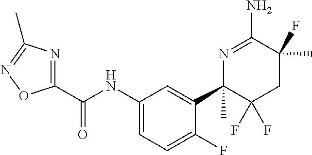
C1(C(NC2=CC=C(F)C(C3(C)C(F)(F)CC(F)(C)C(N)=N3)=C2)=O)=NC(C)=NO1
